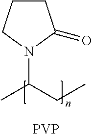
C1CCN(C(C)CC)C1=O.[PVP]
